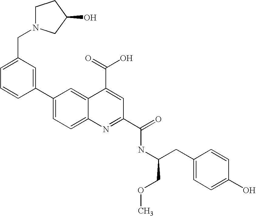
C1(CN2CCC(O)C2)=CC=CC(C2=CC=C3C(=C2)C(C(=O)O)=CC(C(=O)NC(CC2=CC=C(O)C=C2)COC)=N3)=C1
